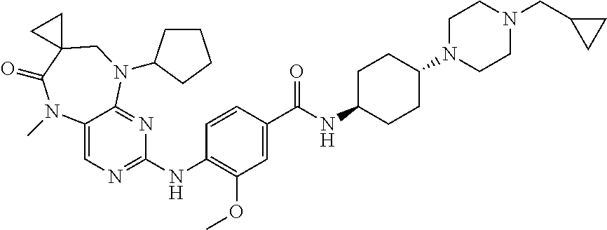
C1=CC(C(NC2CCC(N3CCN(CC4CC4)CC3)CC2)=O)=CC(OC)=C1NC1=NC=C2C(=N1)N(C1CCCC1)CC1(C(=O)N2C)CC1
